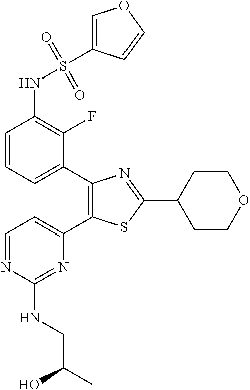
C1(C2=CC=CC(NS(C3=COC=C3)(=O)=O)=C2F)=C(C2=CC=NC(NCC(C)O)=N2)SC(C2CCOCC2)=N1
